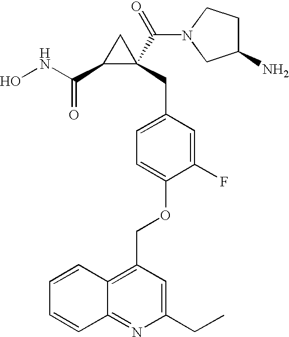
ONC(C1C(C(=O)N2CCC(N)C2)(CC2=CC=C(OCC3=C4C(=NC(CC)=C3)C=CC=C4)C(F)=C2)C1)=O
